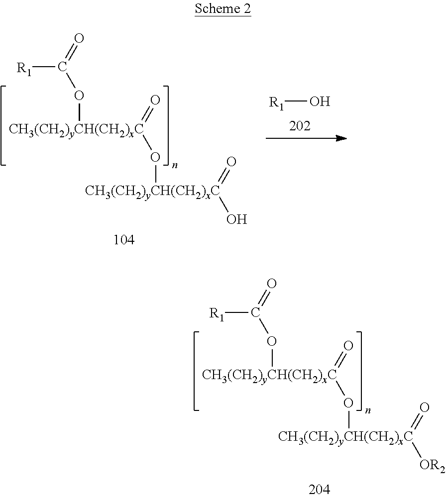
C(=O)([R1])O[CH3(CH2)yCH(CH2)xC](=O)O[CH3(CH2)yCH(CH2)xC](=O)[OR2].C(=O)([R1])O[CH3(CH2)yCH(CH2)xC](=O)O[CH3(CH2)yCH(CH2)xC](=O)O.O[R1]
